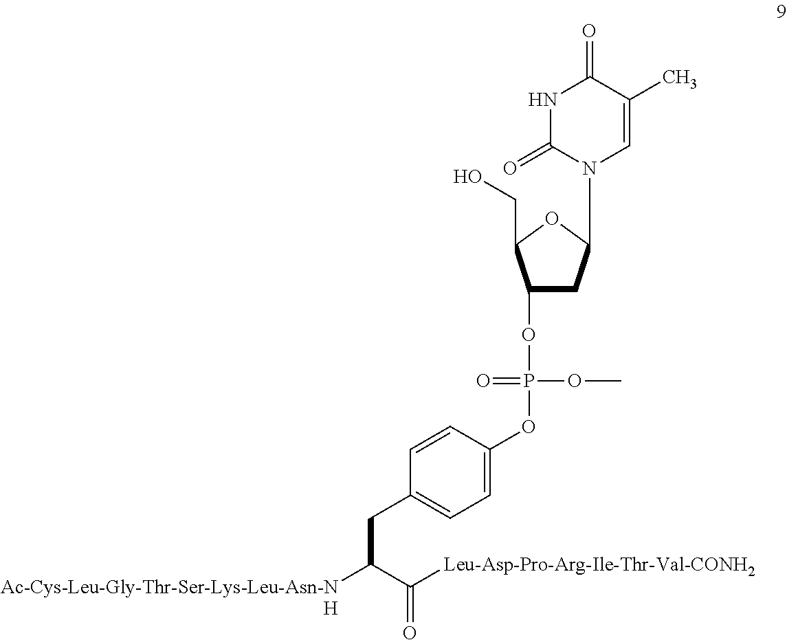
C1(OP(OC)(=O)OC2=CC=C(CC([Ac-Cys-Leu-Gly-Thr-Ser-Lys-Leu-Asn-NH])C([Leu-Asp-Pro-Arg-Ile-Thr-Val-CONH2])=O)C=C2)CC(N2C=C(C)C(=O)NC2=O)OC1CO
